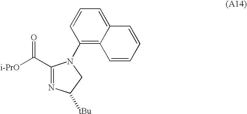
C1(C([i-PrO])=O)=NC([tBu])CN1C1=C2C(=CC=C1)C=CC=C2
